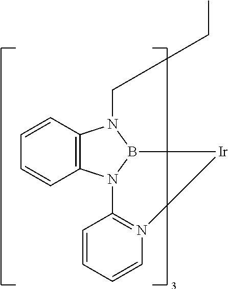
C1=CC2=C(C=C1)N1B(N2CCC)[Ir]N2=C1C=CC=C2
